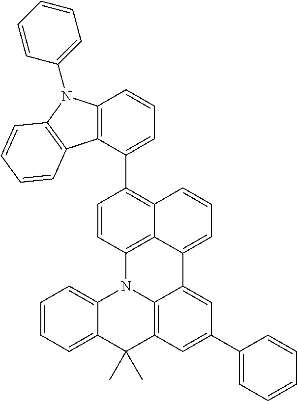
C1(C2=CC=CC3=C2C2=C(N3C3=CC=CC=C3)C=CC=C2)=C2C3=C(C=C1)N1C4=CC=CC=C4C(C)(C)C4=C1C(=CC(C1=CC=CC=C1)=C4)C3=CC=C2
